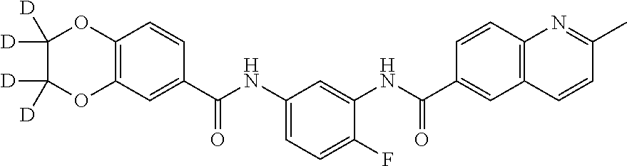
C12=C(C=C(C(NC3=CC=C(F)C(NC(=O)C4=CC5=C(C=C4)N=C(C)C=C5)=C3)=O)C=C1)OC([D])([D])C([D])([D])O2
